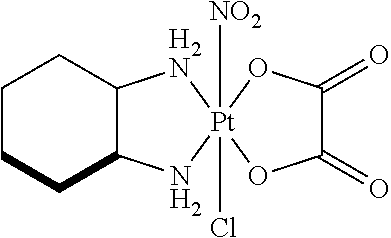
C1CCC2C(C1)[H2N][Pt]1([NO2])(Cl)(N2)OC(=O)C(=O)O1
